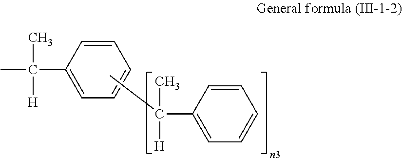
CC(C1=CC=CC=C1)(C)[H].CC(C1=CC=CC=C1)([H])C
